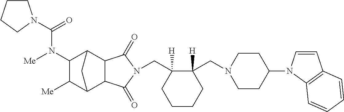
C(C1([H])C(CN2CCC(N3C=CC4=C3C=CC=C4)CC2)([H])CCCC1)N1C(=O)C2C3C([Me])C(N([Me])C(=O)N4CCCC4)C(C2C1=O)C3
